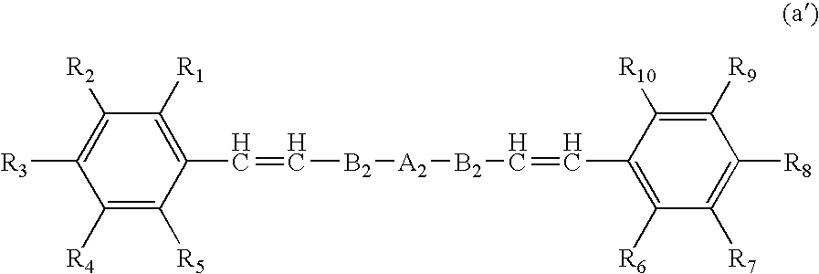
C1([R2])=C([R3])C([R4])=C([R5])C(C=C[B2][A2][B2]C=CC2=C([R6])C([R7])=C([R8])C([R9])=C2[R10])=C1[R1]
